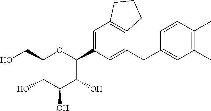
C1(CO)C(O)C(O)C(O)C(C2=CC3=C(C(CC4=CC(C)=C(C)C=C4)=C2)CCC3)O1
